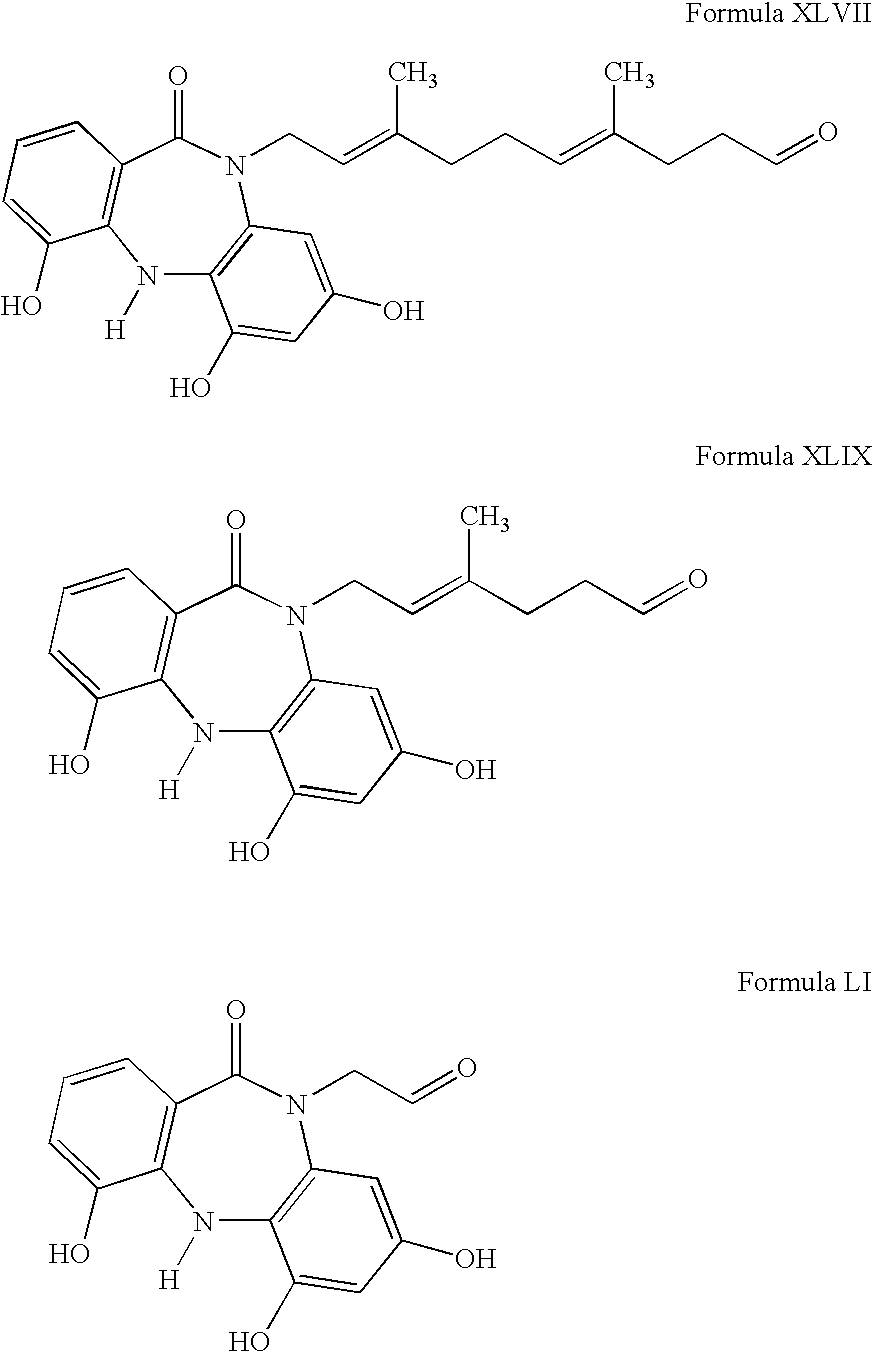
N1([H])C2=C(N(CC=C(CCC=C(CCC=O)C)C)C(=O)C3=C1C(O)=CC=C3)C=C(O)C=C2O.N1([H])C2=C(N(CC=C(CCC=O)C)C(=O)C3=C1C(O)=CC=C3)C=C(O)C=C2O.N1([H])C2=C(N(CC=O)C(=O)C3=C1C(O)=CC=C3)C=C(O)C=C2O
